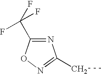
N1=C(C(F)(F)F)ON=C1CC
